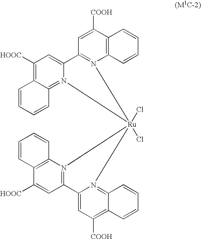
C1([HOOC])=C2C(=N3C(=C1)C1=N(C4=C(C([COOH])=C1)C=CC=C4)[Ru]31(Cl)(Cl)N3=C(C=C([HOOC])C4=C3C=CC=C4)C3=CC([COOH])=C4C(=N31)C=CC=C4)C=CC=C2
